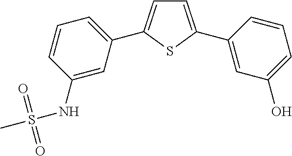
C1=C(C2=CC(O)=CC=C2)SC(C2=CC=CC(NS(C)(=O)=O)=C2)=C1
